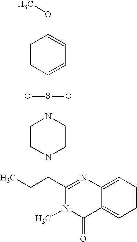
C1(C(CC)N2CCN(S(=O)(=O)C3=CC=C(OC)C=C3)CC2)=NC2=CC=CC=C2C(=O)N1C
